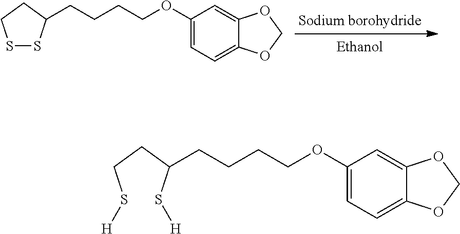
C(CCCOC1=CC=C2C(=C1)OCO2)C1SSCC1.C(CCCOC1=CC=C2C(=C1)OCO2)C(S[H])CCS[H]
